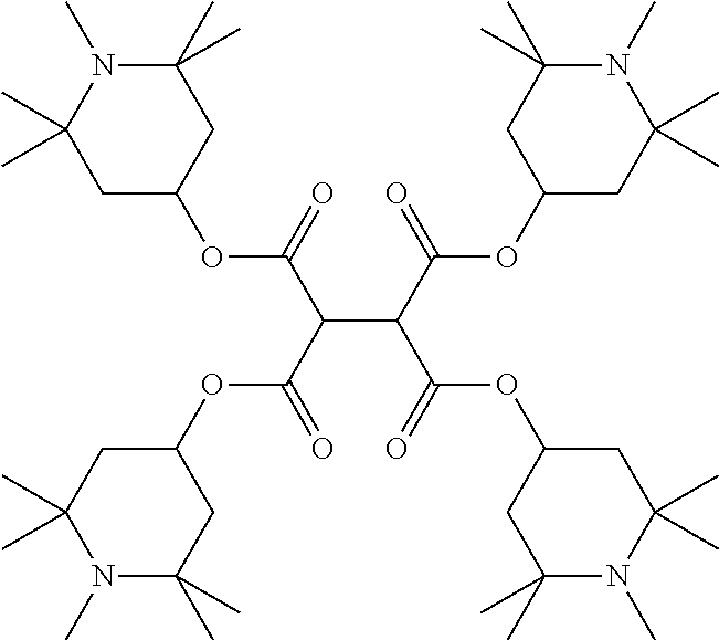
C(C(=O)OC1CC(C)(C)N(C)C(C)(C)C1)(C(=O)OC1CC(C)(C)N(C)C(C)(C)C1)C(C(=O)OC1CC(C)(C)N(C)C(C)(C)C1)C(=O)OC1CC(C)(C)N(C)C(C)(C)C1
